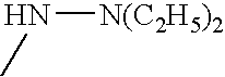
N(C)[N(C2H5)2]
